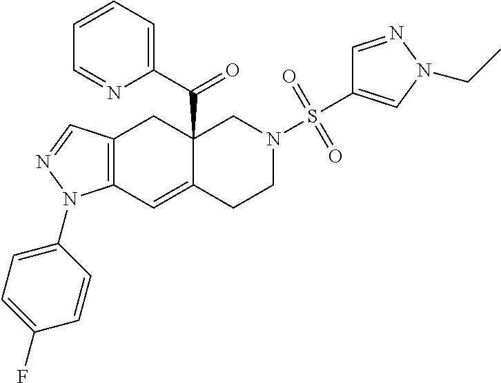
C12(C(C3=CC=CC=N3)=O)C(=CC3=C(C1)C=NN3C1=CC=C(F)C=C1)CCN(S(C1=CN(CC)N=C1)(=O)=O)C2
